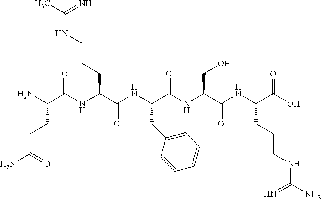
O=C(NC(C(NC(C(NC(C(NC(C(O)=O)CCCNC(N)=N)=O)CO)=O)CC1=CC=CC=C1)=O)CCCNC(C)=N)C(N)CCC(=O)N
